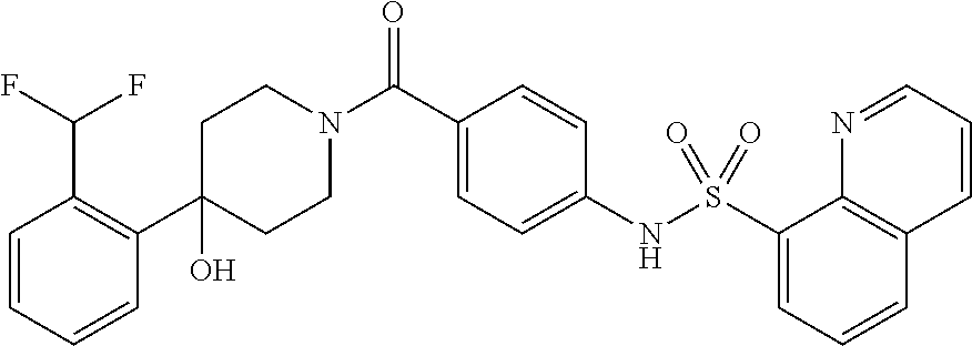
C1(O)(C2=C(C(F)F)C=CC=C2)CCN(C(C2=CC=C(NS(C3=CC=CC4=C3N=CC=C4)(=O)=O)C=C2)=O)CC1
